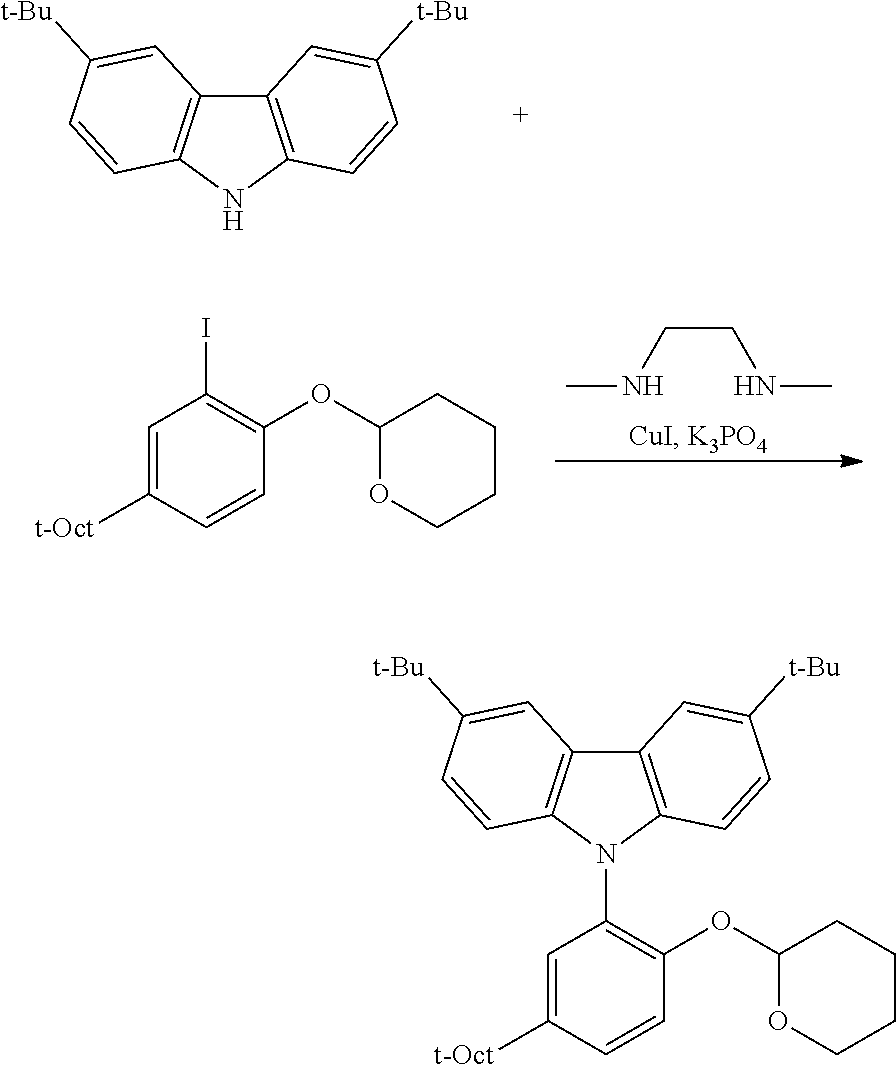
C12=C(NC3=C1C=C([t-Bu])C=C3)C=CC([t-Bu])=C2.CNCCNC.C1=C([t-Oct])C=CC(OC2OCCCC2)=C1I.C12=C(N(C3=C(OC4OCCCC4)C=CC([t-Oct])=C3)C3=C1C=C([t-Bu])C=C3)C=CC([t-Bu])=C2
